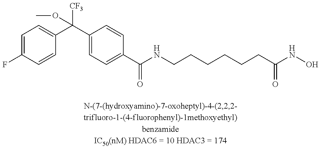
C1=C(F)C=CC(C(C2=CC=C(C(NCCCCCCC(NO)=O)=O)C=C2)([CF3])OC)=C1
